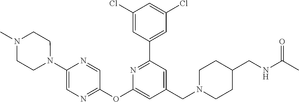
C1(Cl)=CC(C2=NC(OC3=NC=C(N4CCN(C)CC4)N=C3)=CC(CN3CCC(CNC(C)=O)CC3)=C2)=CC(Cl)=C1
